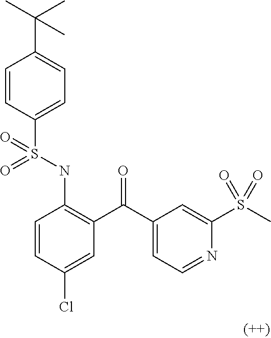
C1=CC(S(NC2=C(C(C3=CC=NC(S(C)(=O)=O)=C3)=O)C=C(Cl)C=C2)(=O)=O)=CC=C1C(C)(C)C
